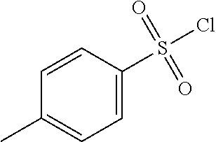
C1=C(S(Cl)(=O)=O)C=CC(C)=C1
